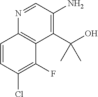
N1=CC(N)=C(C(O)(C)C)C2=C1C=CC(Cl)=C2F
